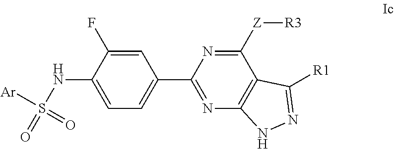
[Ar]S(NC1=CC=C(C2=NC3=C(C([Z][R3])=N2)C([R1])=NN3)C=C1F)(=O)=O
